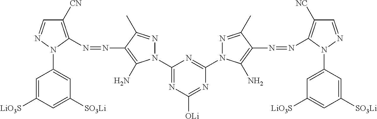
C1(N2N=CC([CN])=C2N=NC2=C(N)N(C3=NC([OLi])=NC(N4N=C(C)C(N=NC5=C([NC])C=NN5C5=CC([LiO3S])=CC([SO3Li])=C5)=C4N)=N3)N=C2C)=CC([SO3Li])=CC([LiO3S])=C1
